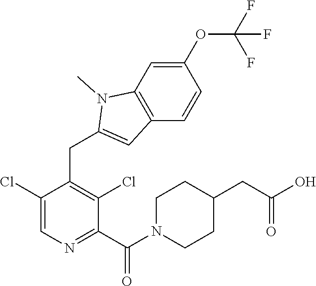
C1(Cl)=CN=C(C(N2CCC(CC(O)=O)CC2)=O)C(Cl)=C1CC1=CC2=C(N1C)C=C(OC(F)(F)F)C=C2
